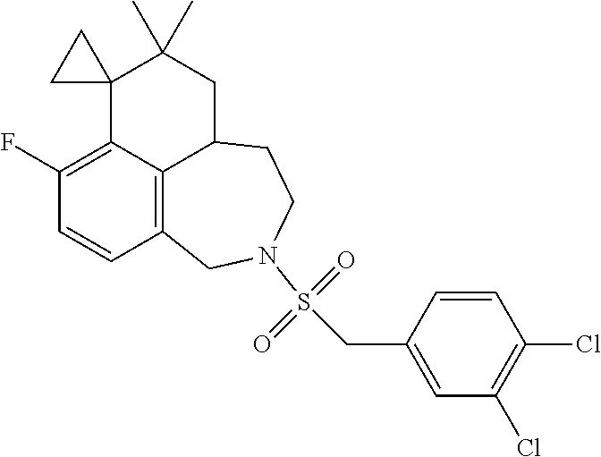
C1(F)=C2C3=C(C=C1)CN(S(CC1=CC(Cl)=C(Cl)C=C1)(=O)=O)CCC3CC(C)(C)C21CC1
